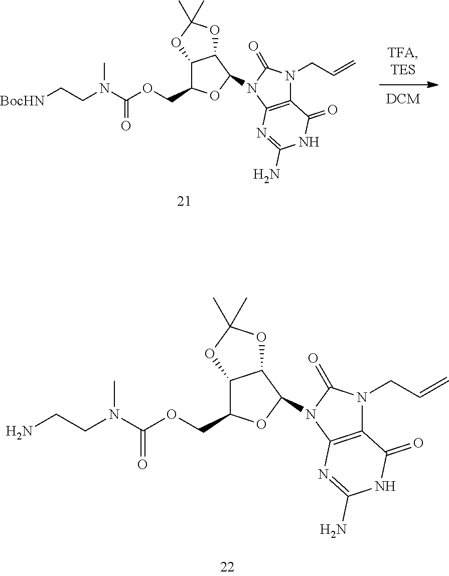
O(CC1C2C(C(N3C4=C(N(CC=C)C3=O)C(=O)NC(N)=N4)O1)OC(C)(C)O2)C(=O)N(CC[BocHN])C.O(CC1C2C(C(N3C4=C(N(CC=C)C3=O)C(=O)NC(N)=N4)O1)OC(C)(C)O2)C(=O)N(CCN)C
